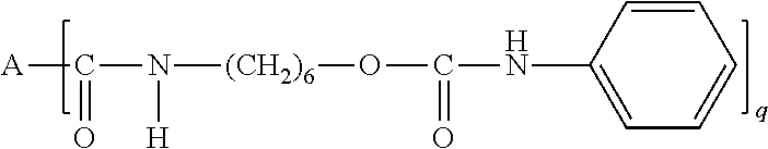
[A]C(=O)N([(CH2)6]OC(=O)NC1=CC=CC=C1)[H]
